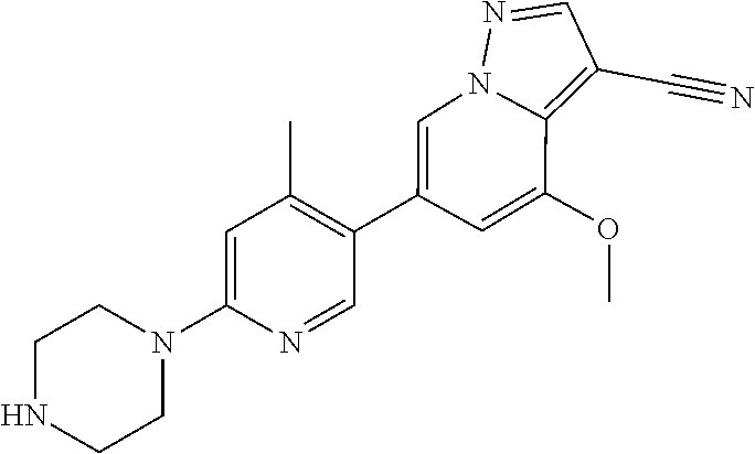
C1(C2=CN3C(=C(C#N)C=N3)C(OC)=C2)=C(C)C=C(N2CCNCC2)N=C1
